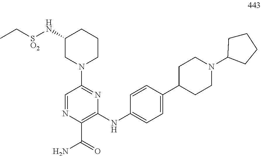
C1(N[SO2]CC)CN(C2=NC(NC3=CC=C(C4CCN(C5CCCC5)CC4)C=C3)=C(C(N)=O)N=C2)CCC1
